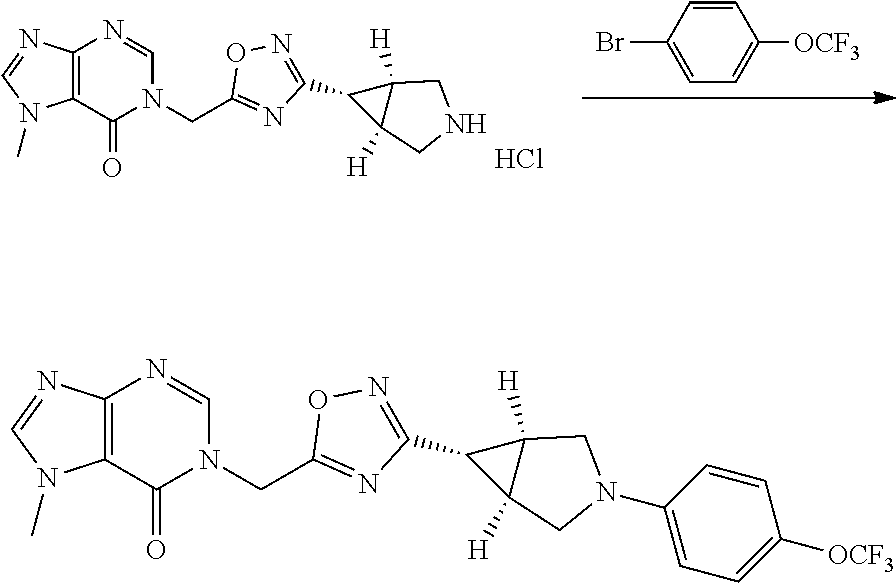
C1=CC(Br)=CC=C1[OCF3].C12([H])C(C3=NOC(CN4C(=O)C5=C(N=CN5C)N=C4)=N3)C1([H])CNC2.Cl.C12([H])C(C3=NOC(CN4C(=O)C5=C(N=CN5C)N=C4)=N3)C1([H])CN(C1=CC=C([OCF3])C=C1)C2
